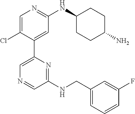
C1=C(Cl)C(C2=CN=CC(NCC3=CC=CC(F)=C3)=N2)=CC(NC2CCC(N)CC2)=N1
